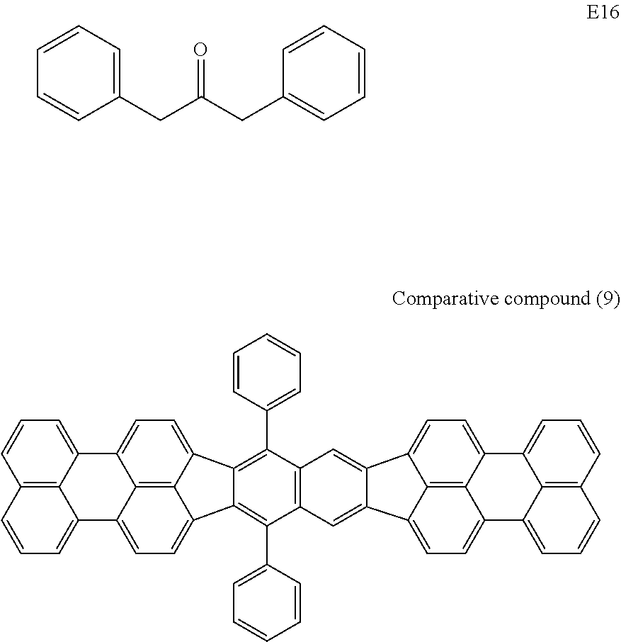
C1(CC(CC2=CC=CC=C2)=O)=CC=CC=C1.C12=C3C4=CC=C1C1=CC=CC5=C1C(=CC=C5)C2=CC=C3C1=C(C2=CC=CC=C2)C2=C(C(C3=CC=CC=C3)=C41)C=C1C3=CC=C4C5=C3C(=CC=C5C3=CC=CC5=C3C4=CC=C5)C1=C2
